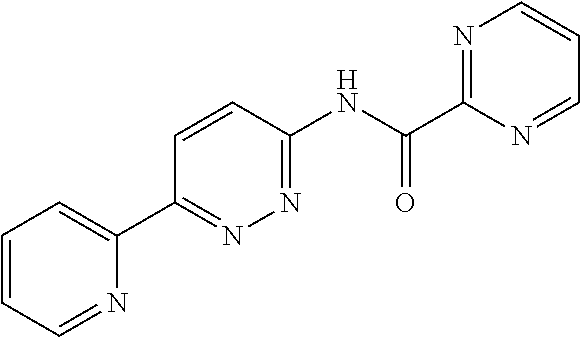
C1=CC=NC(C2=NN=C(NC(=O)C3=NC=CC=N3)C=C2)=C1
